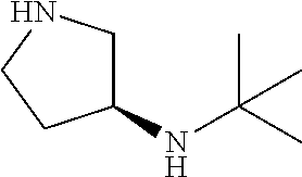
C1(NC(C)(C)C)CNCC1
